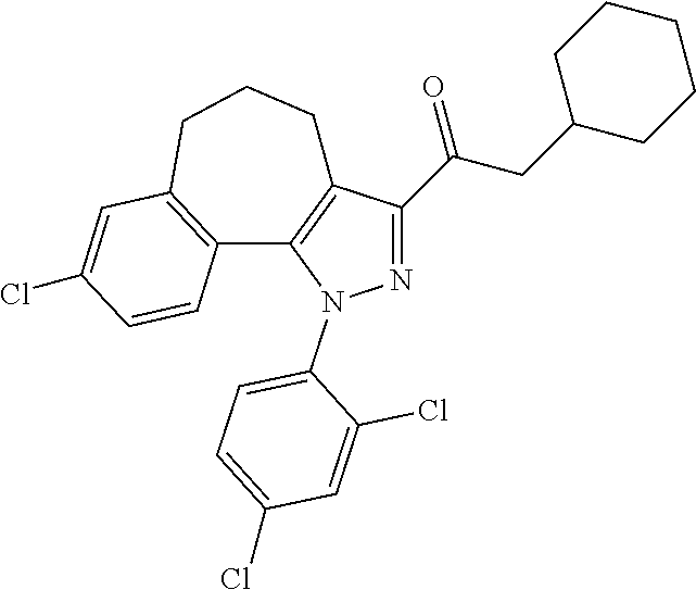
N1=C(C(CC2CCCCC2)=O)C2=C(N1C1=CC=C(Cl)C=C1Cl)C1=C(CCC2)C=C(Cl)C=C1
